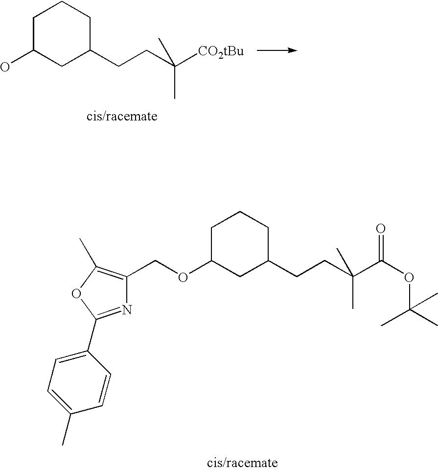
C1C(O)CC(CCC([CO2tBu])(C)C)CC1.N1=C(C2=CC=C(C)C=C2)OC(C)=C1COC1CC(CCC(C(OC(C)(C)C)=O)(C)C)CCC1
